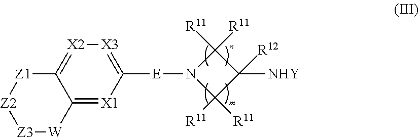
[E](C1=[X3][X2]=C2C(=[X1]1)[W][Z3][Z2][Z1]2)N1C([R11])([R11])C([R12])([NHY])C1([R11])[R11]
